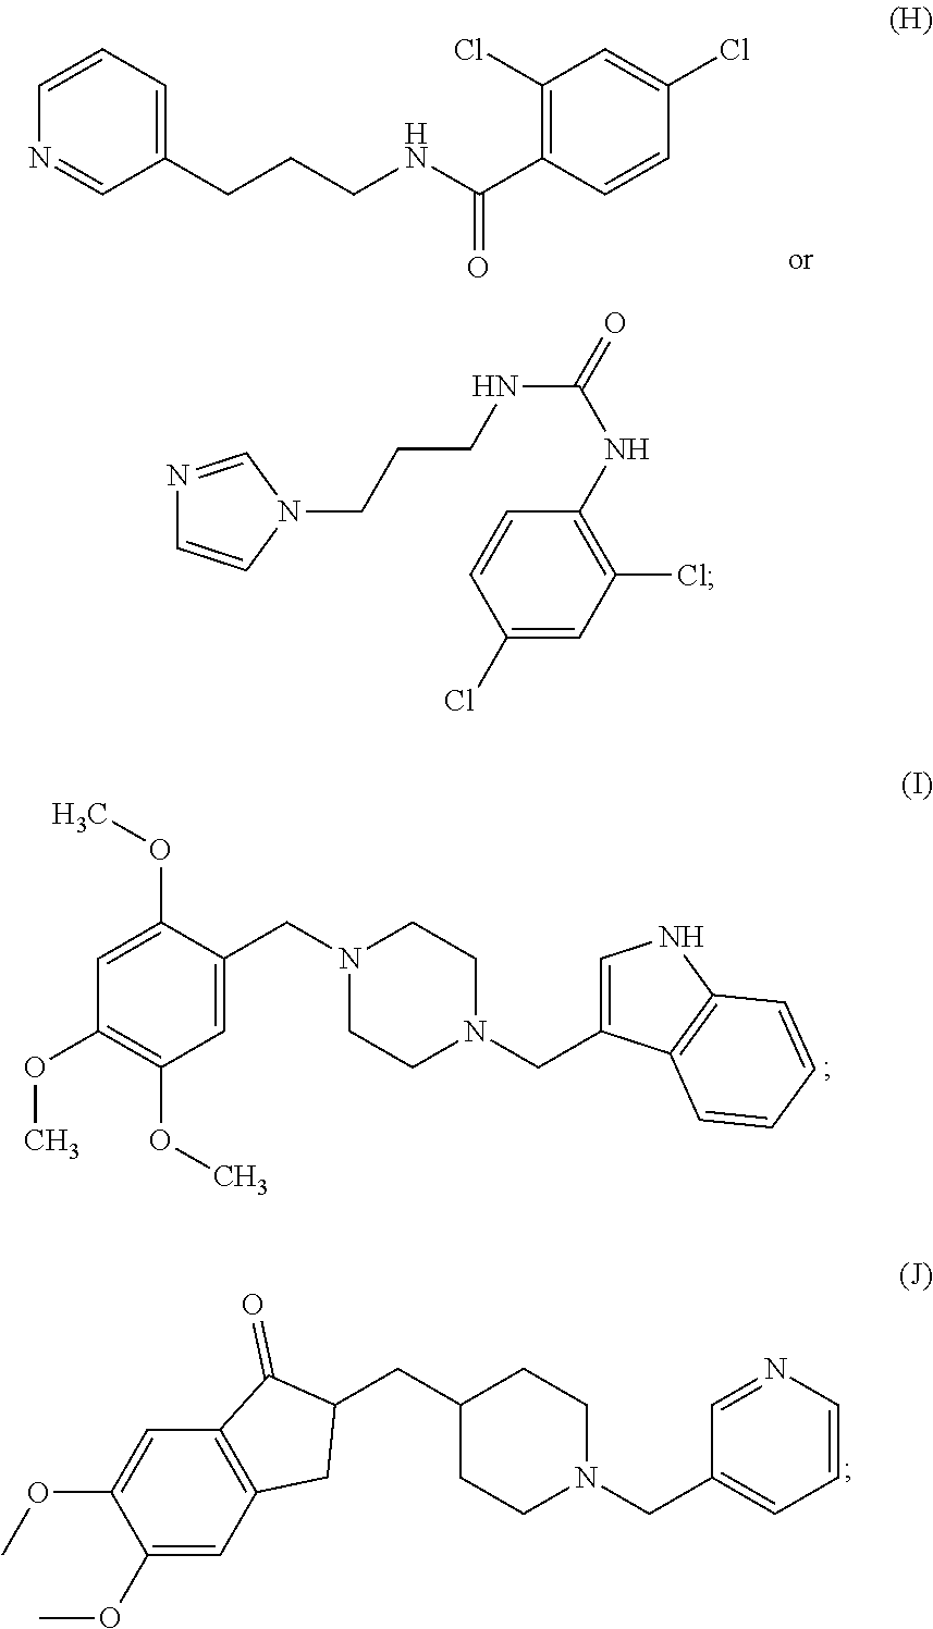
C1=C(OC)C(CN2CCN(CC3=CNC4=C3C=CC=C4)CC2)=CC(OC)=C1OC.C12=C(C=C(OC)C(OC)=C1)C(=O)C(CC1CCN(CC3=CC=CN=C3)CC1)C2.C1=CC=C(CCCNC(C2=C(Cl)C=C(Cl)C=C2)=O)C=N1.N1=CN(CCCNC(=O)NC2=C(Cl)C=C(Cl)C=C2)C=C1
